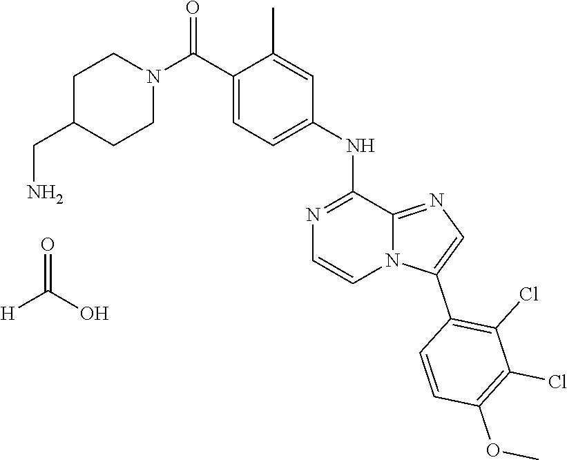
C1(NC2=CC=C(C(N3CCC(CN)CC3)=O)C(C)=C2)=NC=CN2C1=NC=C2C1=C(Cl)C(Cl)=C(OC)C=C1.[H]C(O)=O
